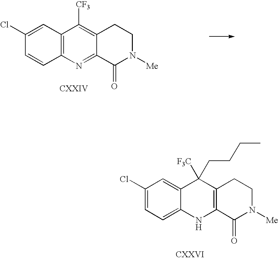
C1(Cl)=CC2=C(C=C1)N=C1C(=C2[CF3])CCN([Me])C1=O.C1(Cl)=CC=C2C(=C1)C([F3C])(CCCC)C1=C(N2)C(=O)N([Me])CC1
